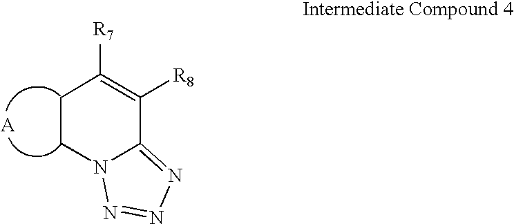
C1CN2C(=NN=N2)C([R8])=C1[R7]
